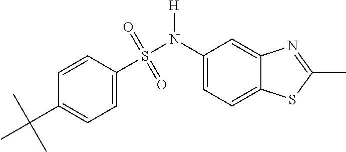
C1=CC(S(=O)(=O)N(C2=CC=C3C(=C2)N=C(C)S3)[H])=CC=C1C(C)(C)C
